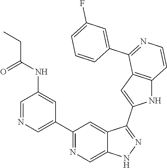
C1(C2=CN=CC(NC(=O)CC)=C2)=NC=C2C(=C1)C(C1=CC3=C(N1)C=CN=C3C1=CC(F)=CC=C1)=NN2
